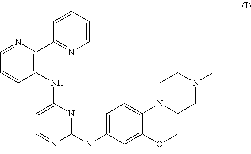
C1=CC=CN=C1C1=C(NC2=CC=NC(NC3=CC=C(N4CCN(C)CC4)C(OC)=C3)=N2)C=CC=N1
